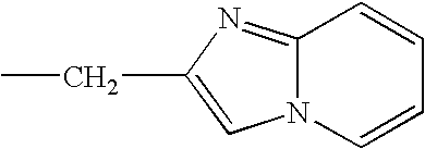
C1=CC2=NC(CC)=CN2C=C1
